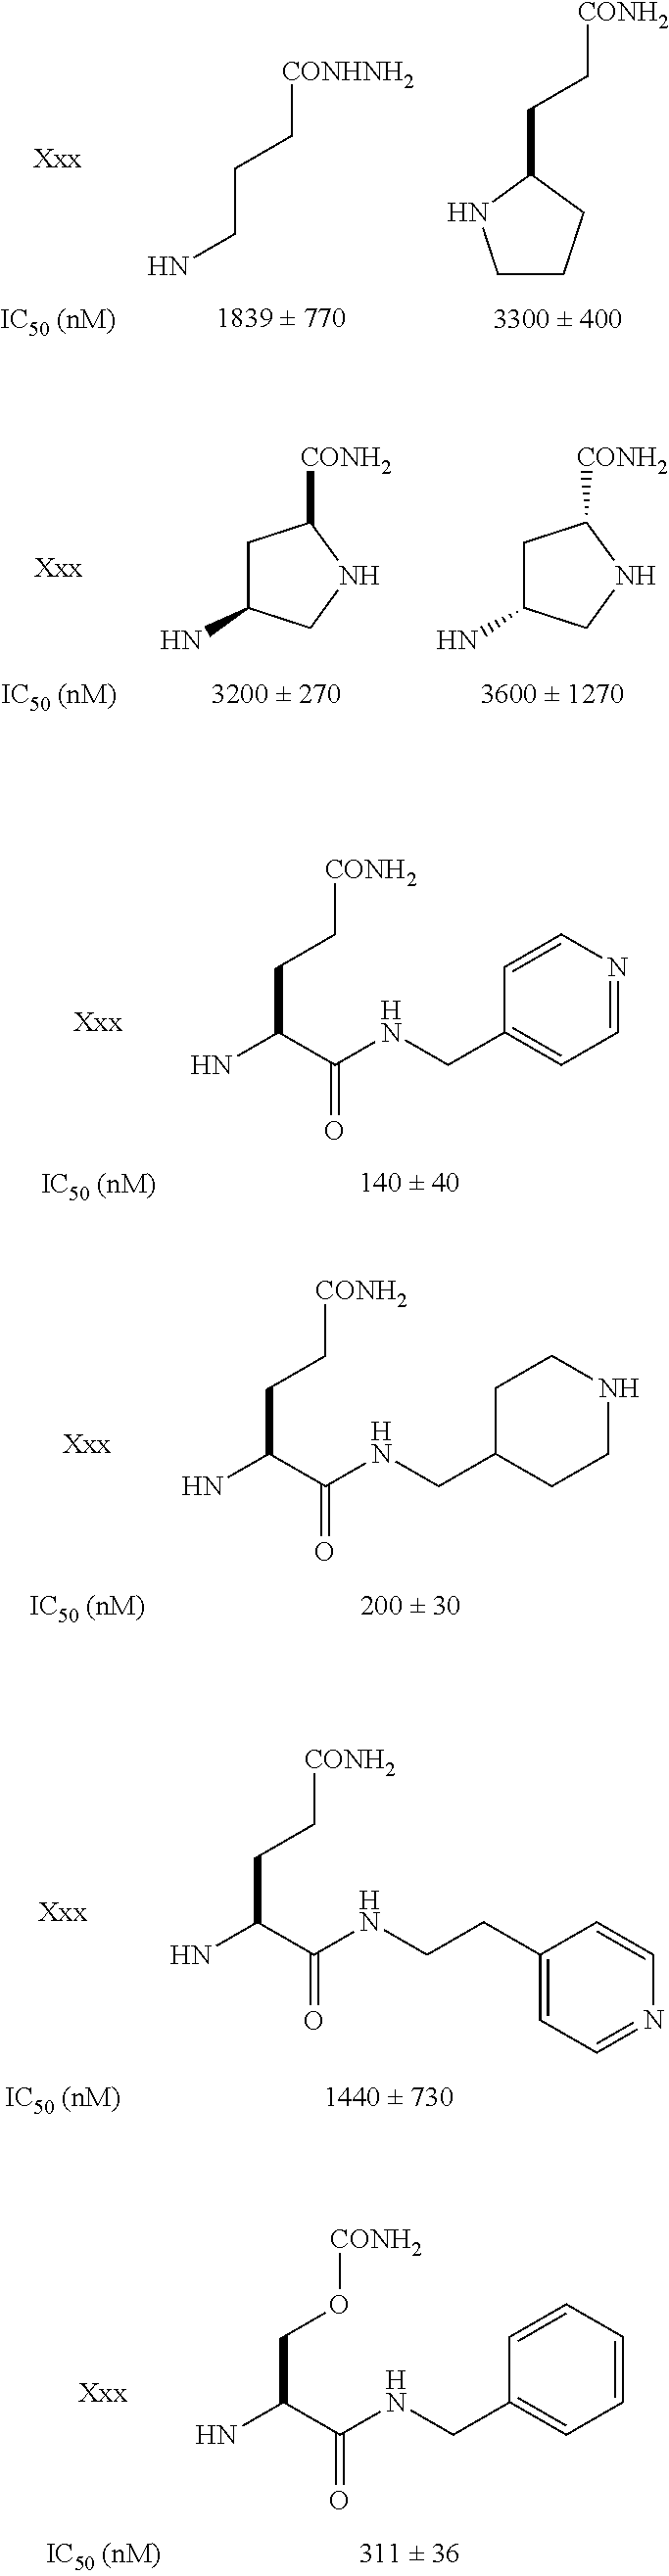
[CONHNH2]CCCN.C1CCC(CC[CONH2])N1.C1=NC=CC(CNC(C(N)CC[CONH2])=O)=C1.C1NCCC(CNC(C(N)CC[CONH2])=O)C1.C1=CC=CC(CNC(C(N)CO[CONH2])=O)=C1.C1C(N)CNC1[CONH2].C1C(N)CNC1[CONH2].C(C1=CC=NC=C1)CNC(C(N)CC[CONH2])=O
